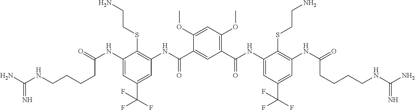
NC(NCCCCC(NC1=CC(C(F)(F)F)=CC(NC(C2=CC(C(NC3=CC(C(F)(F)F)=CC(NC(=O)CCCCNC(N)=N)=C3SCCN)=O)=C(OC)C=C2OC)=O)=C1SCCN)=O)=N
